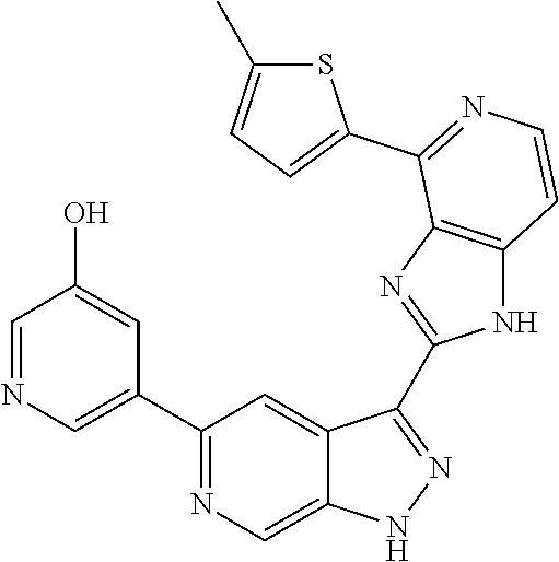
C1(C2=CN=CC(O)=C2)=NC=C2C(=C1)C(C1=NC3=C(N1)C=CN=C3C1=CC=C(C)S1)=NN2
